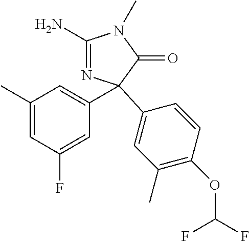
C1(C)=C(OC(F)F)C=CC(C2(C3=CC(C)=CC(F)=C3)N=C(N)N(C)C2=O)=C1
